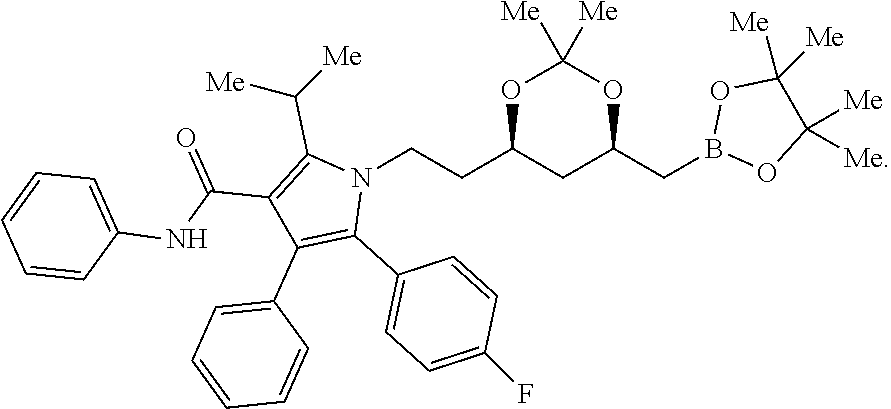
C1([Me])([Me])C([Me])([Me])OB(CC2OC([Me])([Me])OC(CCN3C(C([Me])[Me])=C(C(NC4=CC=CC=C4)=O)C(C4=CC=CC=C4)=C3C3=CC=C(F)C=C3)C2)O1
